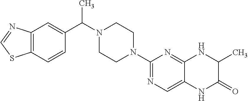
C12=C(C=CC(C(N3CCN(C4=NC=C5C(=N4)NC(C)C(=O)N5)CC3)C)=C1)SC=N2
